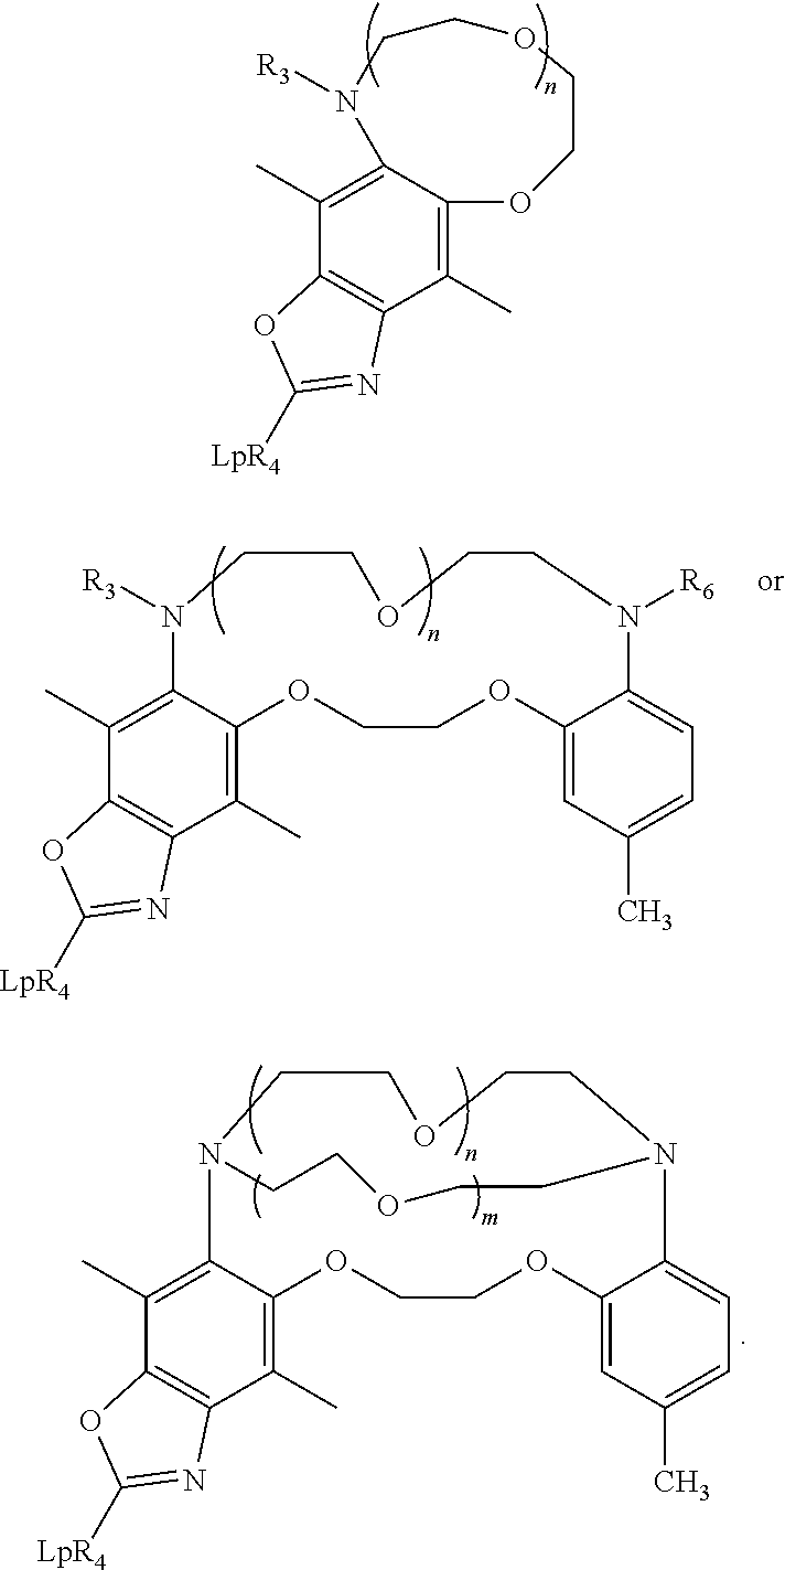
C1(C)=C2C(=C(C)C3=C1N=C([LpR4])O3)N([R3])CCOCCO2.C1(C)=C2C(=C(C)C3=C1N=C([LpR4])O3)N([R3])CCOCCN([R6])C1=CC=C(C)C=C1OCCO2.C1(C)=C2C(=C(C)C3=C1N=C([LpR4])O3)N1CCOCCN(C3=CC=C(C)C=C3OCCO2)CCOCC1
